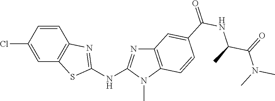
C1=CC2=C(C=C1Cl)SC(NC1=NC3=C(N1C)C=CC(C(NC(C(N(C)C)=O)C)=O)=C3)=N2
